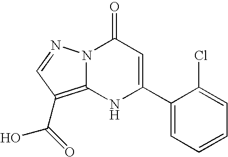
N1C(C2=CC=CC=C2Cl)=CC(=O)N2C1=C(C(O)=O)C=N2
